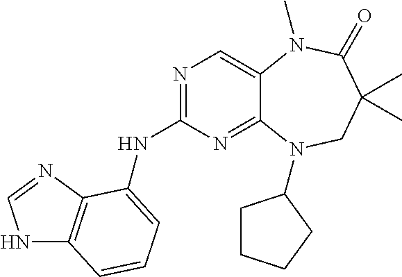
N1=C(NC2=CC=CC3=C2N=CN3)N=C2C(=C1)N(C)C(=O)C(C)(C)CN2C1CCCC1
